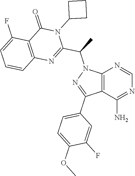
C12=C(C(N)=NC=N1)C(C1=CC=C(OC)C(F)=C1)=NN2C(C1=NC2=C(C(=O)N1C1CCC1)C(F)=CC=C2)C
